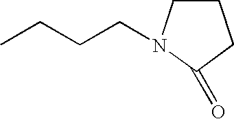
C1CN(CCCC)C(=O)C1
